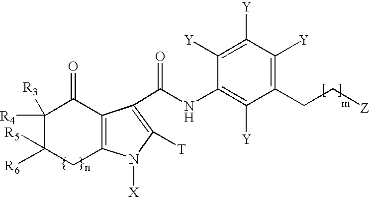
C12=C(C(C(=O)NC3=C([Y])C(CC[Z])=C([Y])C([Y])=C3[Y])=C([T])N1[X])C(=O)C([R4])([R3])C([R6])([R5])C2
